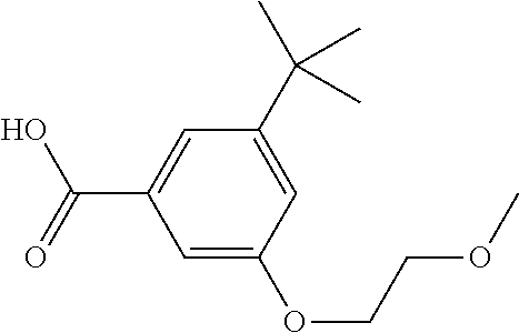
C1=C(OCCOC)C=C(C(C)(C)C)C=C1C(O)=O
